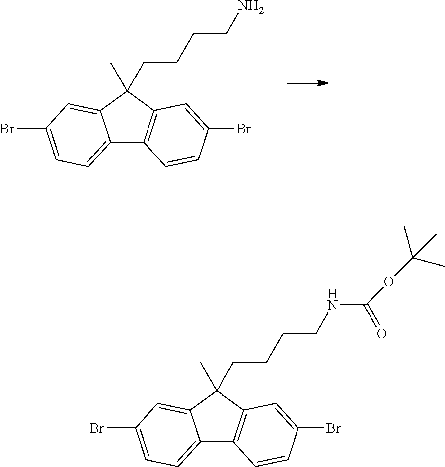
C12=CC=C(Br)C=C1C(CCCCN)(C)C1=C2C=CC(Br)=C1.C12=CC=C(Br)C=C1C(CCCCNC(=O)OC(C)(C)C)(C)C1=C2C=CC(Br)=C1
